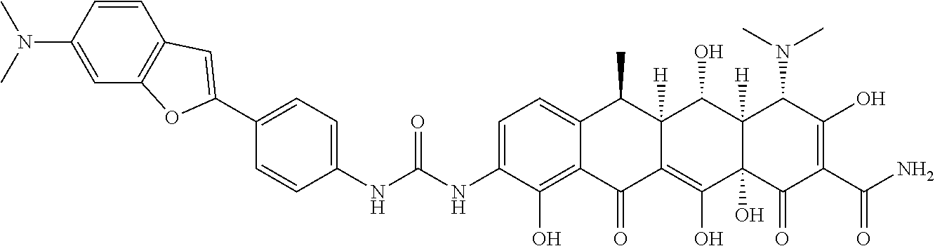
C1=C(NC(NC2=CC=C(C3=CC4=C(C=C(N(C)C)C=C4)O3)C=C2)=O)C(O)=C2C(=C1)C(C)C1([H])C(=C(O)C3(O)C([H])(C1O)C(N(C)C)C(O)=C(C(N)=O)C3=O)C2=O
